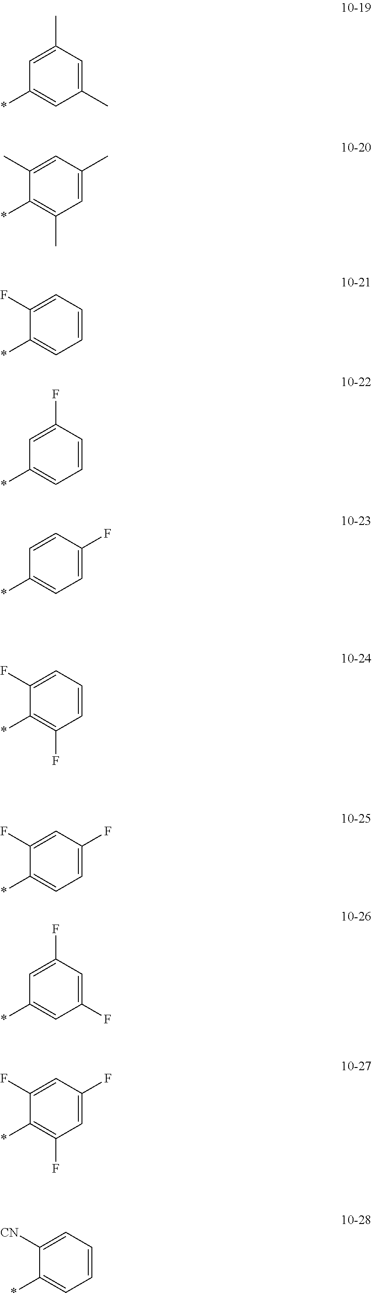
*C1=C(C)C=C(C)C=C1C.*C1=CC(C)=CC(C)=C1.*C1=C(F)C=C(F)C=C1F.*C1=CC(F)=CC(F)=C1.*C1=CC=C(F)C=C1F.*C1=C(F)C=CC=C1F.*C1=CC=C(F)C=C1.*C1=CC=CC(F)=C1.*C1=CC=CC=C1F.*C1=CC=CC=C1[CN]
